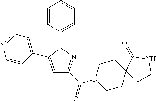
C1=CC(N2C(C3=CC=NC=C3)=CC(C(N3CCC4(CC3)CCNC4=O)=O)=N2)=CC=C1
